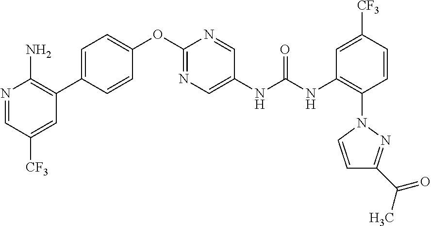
C1=CC(C2=C(N)N=CC([CF3])=C2)=CC=C1OC1=NC=C(NC(NC2=C(N3N=C(C(C)=O)C=C3)C=CC([CF3])=C2)=O)C=N1
